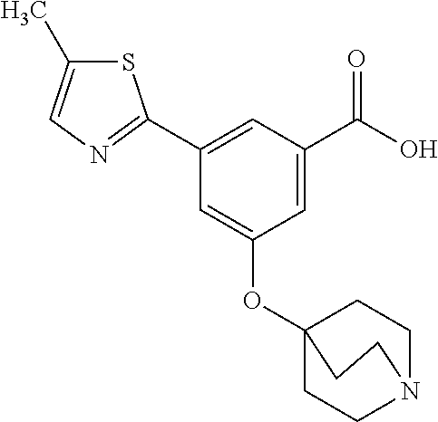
S1C(C)=CN=C1C1=CC(C(O)=O)=CC(OC23CCN(CC2)CC3)=C1
